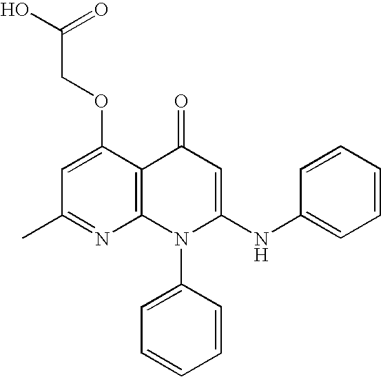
C1(C)=NC2=C(C(OCC(O)=O)=C1)C(=O)C=C(NC1=CC=CC=C1)N2C1=CC=CC=C1
